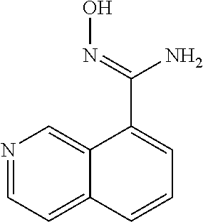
C1=CC=C(C(N)=NO)C2=CN=CC=C12
